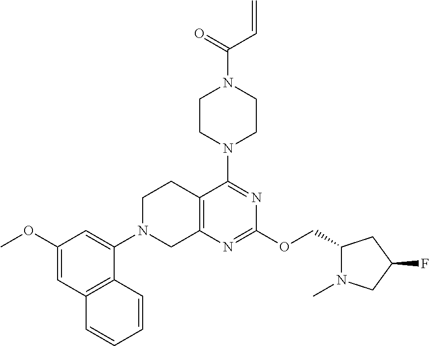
CN1C(COC2=NC3=C(CCN(C4=CC(OC)=CC5=C4C=CC=C5)C3)C(N3CCN(C(=O)C=C)CC3)=N2)CC(F)C1
